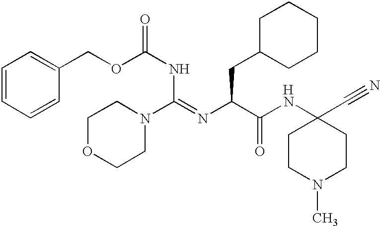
C1CN(C)CCC1(C#N)NC(C(N=C(NC(OCC1=CC=CC=C1)=O)N1CCOCC1)CC1CCCCC1)=O.[H]
